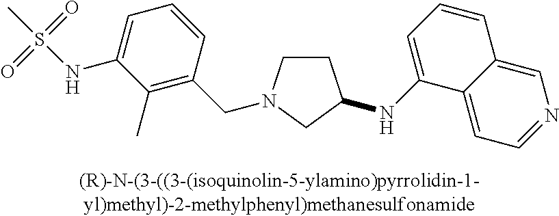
C1CN(CC2=C(C)C(NS(C)(=O)=O)=CC=C2)CC1NC1=CC=CC2=CN=CC=C12
